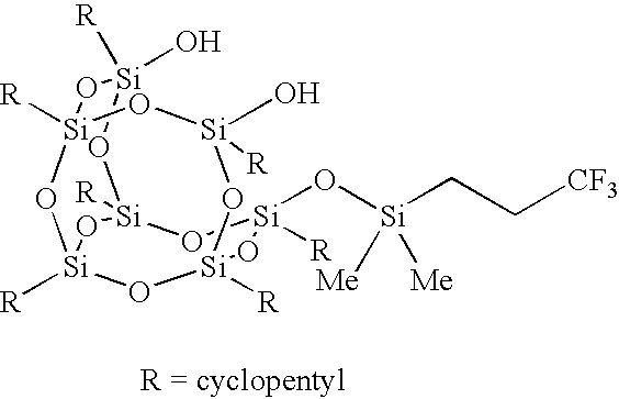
[R][Si]1(O)O[Si]2([R])O[Si](O[Si](CC[CF3])([Me])[Me])([R])O[Si]3([R])O[Si]([R])(O)O[Si]([R])(O[Si]([R])(O3)O2)O1
